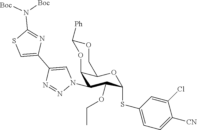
C12C(N3C=C(C4=CSC(N([Boc])[Boc])=N4)N=N3)C(OCC)C(SC3=CC=C([CN])C(Cl)=C3)OC1COC([Ph])O2
